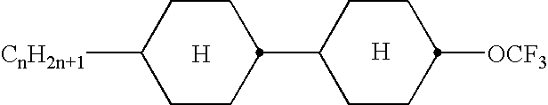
[H].C1CC([CnH2n+1])CCC1C1CCC([OCF3])CC1.[H]
